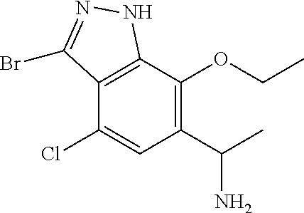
NC(C)C1=C(OCC)C2=C(C(Cl)=C1)C(Br)=NN2
